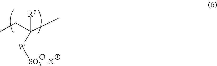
[R7]C(CC)(C)[W][SO3].[X]
